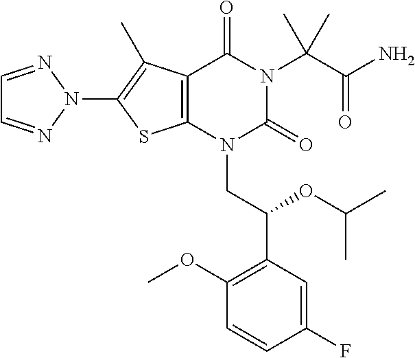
C12=C(N(CC(C3=C(OC)C=CC(F)=C3)OC(C)C)C(=O)N(C(C(N)=O)(C)C)C1=O)SC(N1N=CC=N1)=C2C
